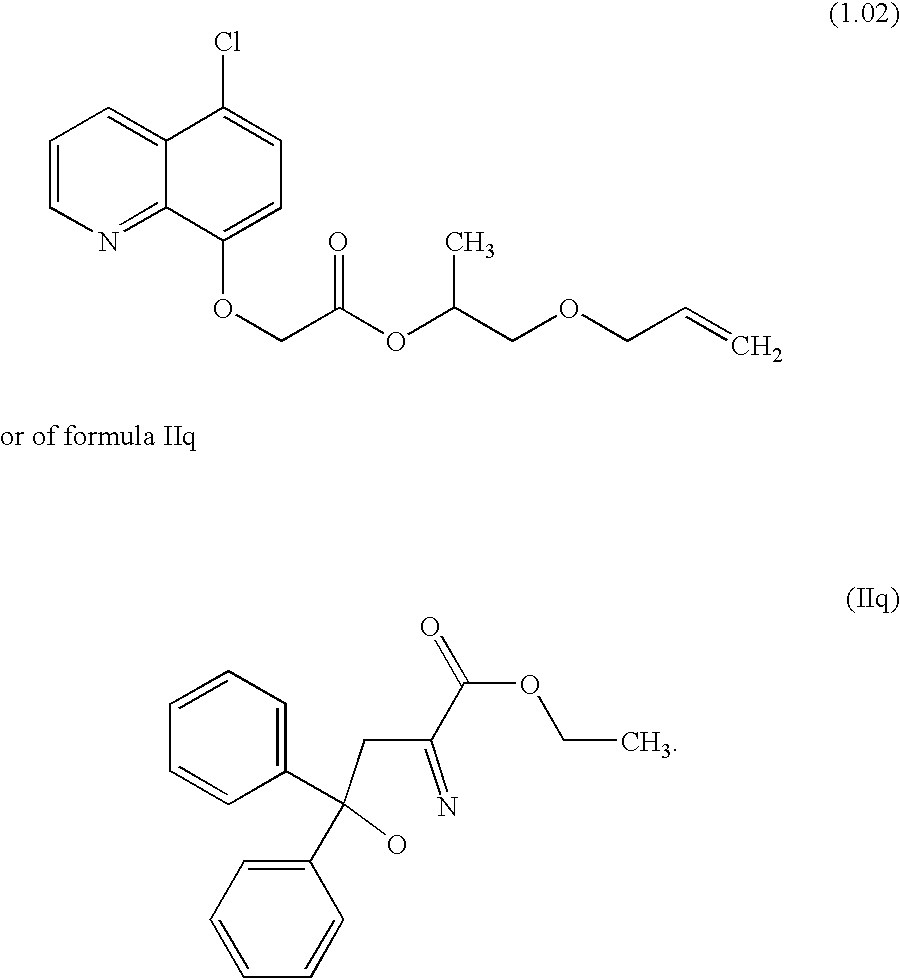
C1=CN=C2C(=C1)C(Cl)=CC=C2OCC(OC(COCC=C)C)=O.C1=CC(C(C2=CC=CC=C2)(CC(=N)C(OCC)=O)O)=CC=C1
